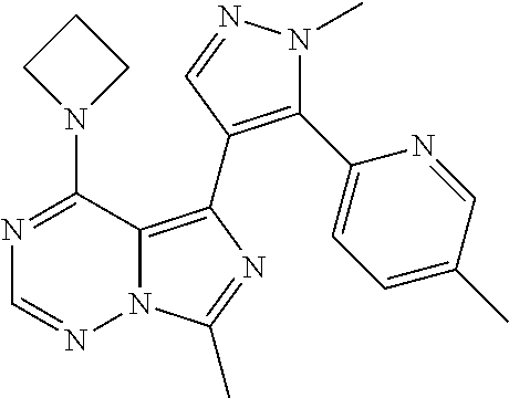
N12C(=C(C3=C(C4=CC=C(C)C=N4)N(C)N=C3)N=C1C)C(N1CCC1)=NC=N2
